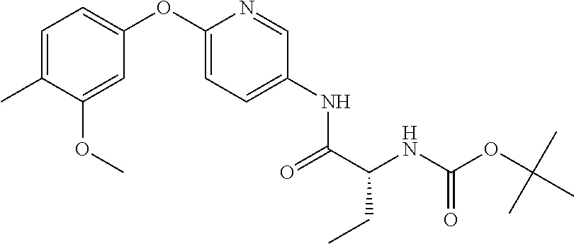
C1=C(C)C(OC)=CC(OC2=CC=C(NC(=O)C(CC)NC(=O)OC(C)(C)C)C=N2)=C1
